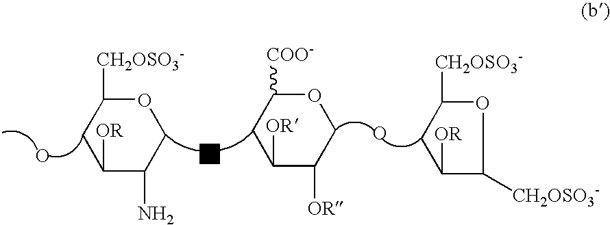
O.O1C([COO-])CC([OR])C([OR])C1.O.O1C([CH2OSO3-])CC([OR])C1[CH2OSO3-].O.O1C([CH2OSO3-])CC([OR])C(N)C1
